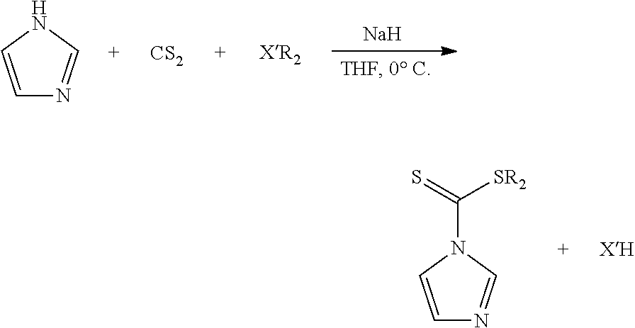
[Na].C1=CNC=N1.[CS2].C1=CN(C([SR2])=S)C=N1
